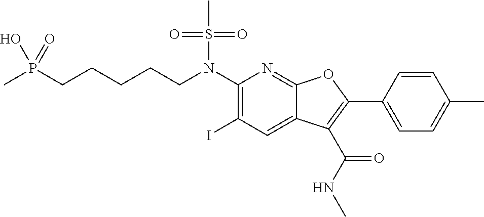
C(CN(C1=C(I)C=C2C(=N1)OC(C1=CC=C(C)C=C1)=C2C(NC)=O)S(C)(=O)=O)CCCP(C)(O)=O
